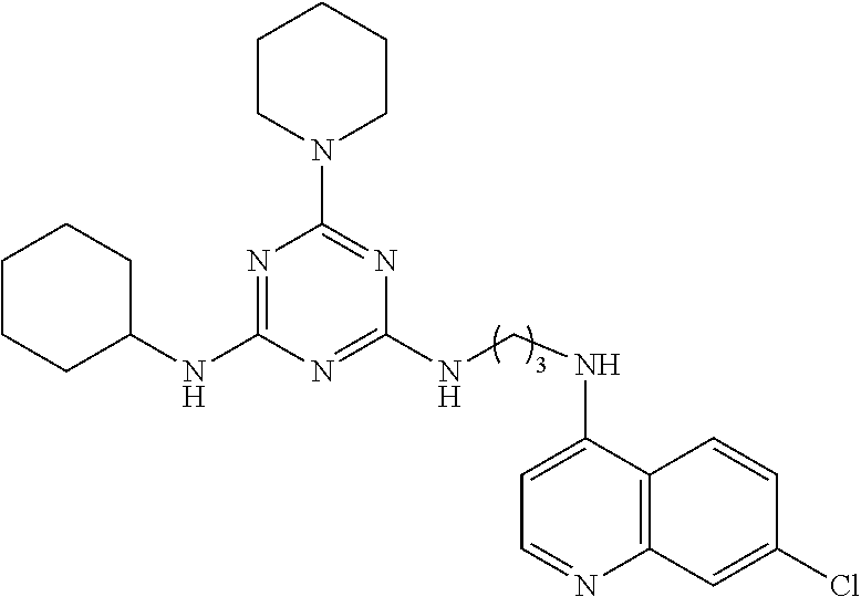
C(NC1=NC(NC2CCCCC2)=NC(N2CCCCC2)=N1)NC1=CC=NC2=C1C=CC(Cl)=C2
